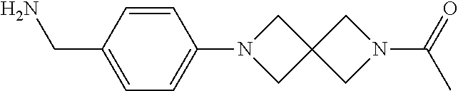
C1=CC(CN)=CC=C1N1CC2(C1)CN(C(=O)C)C2
